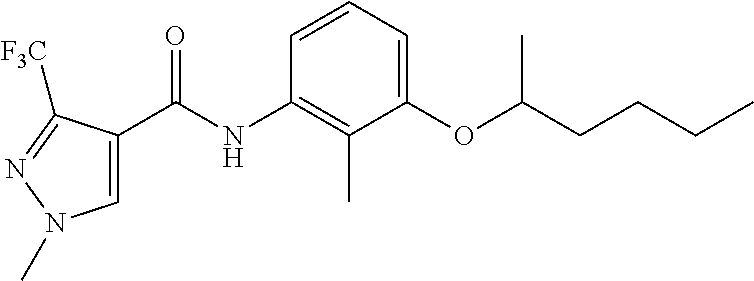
C1(OC(CCCC)C)=CC=CC(NC(=O)C2=CN(C)N=C2[F3C])=C1C
